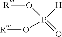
P([H])(O[R])(=O)O[R]
